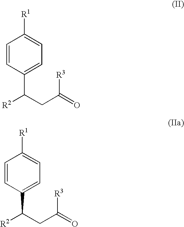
C1=CC(C(CC(=O)[R3])[R2])=CC=C1[R1].C1=CC(C(CC(=O)[R3])[R2])=CC=C1[R1]
